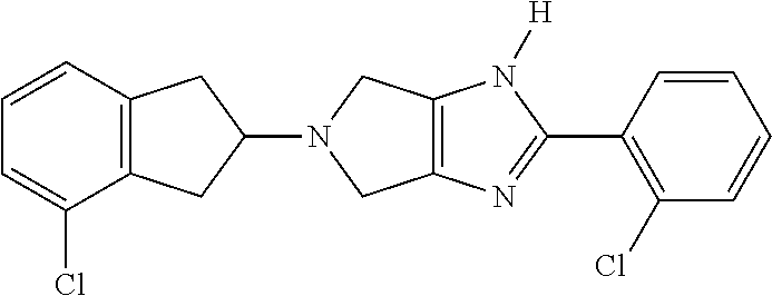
C12=C(N([H])C(C3=C(Cl)C=CC=C3)=N1)CN(C1CC3=C(C1)C(Cl)=CC=C3)C2
